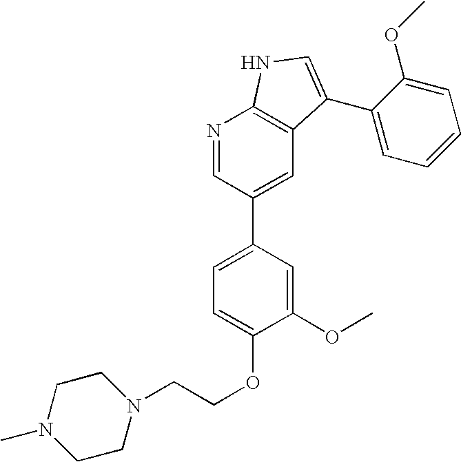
C1(OC)=CC(C2=CC3=C(N=C2)NC=C3C2=CC=CC=C2OC)=CC=C1OCCN1CCN(C)CC1
